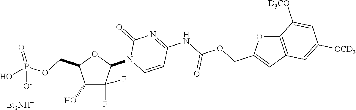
C1(O)C(F)(F)C(N2C=CC(NC(=O)OCC3=CC4=C(O3)C([D3CO])=CC([OCD3])=C4)=NC2=O)OC1COP(=O)([O-])O.[Et3NH+]
